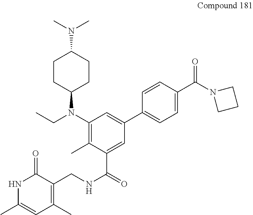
N(C1CCC(N(C2=C(C)C(C(=O)NCC3=C(C)C=C(C)NC3=O)=CC(C3=CC=C(C(N4CCC4)=O)C=C3)=C2)CC)CC1)(C)C
